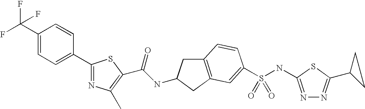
C1(C2=CC=C(C(F)(F)F)C=C2)=NC(C)=C(C(NC2CC3=C(C2)C=C(S(NC2=NN=C(C4CC4)S2)(=O)=O)C=C3)=O)S1
